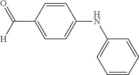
C1=CC(C([H])=O)=CC=C1NC1=CC=CC=C1
